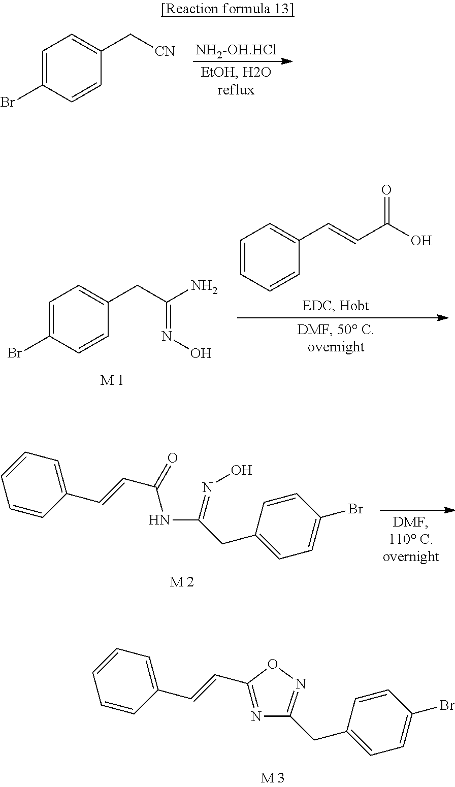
C1=C(Br)C=CC(C[CN])=C1.[NH2-OH.HCl].C1=C(Br)C=CC(CC(=NO)N)=C1.C1=CC=CC(C=CC(O)=O)=C1.C1=CC(C=CC(NC(CC2=CC=C(Br)C=C2)=NO)=O)=CC=C1.C1=CC(C=CC2=NC(CC3=CC=C(Br)C=C3)=NO2)=CC=C1
